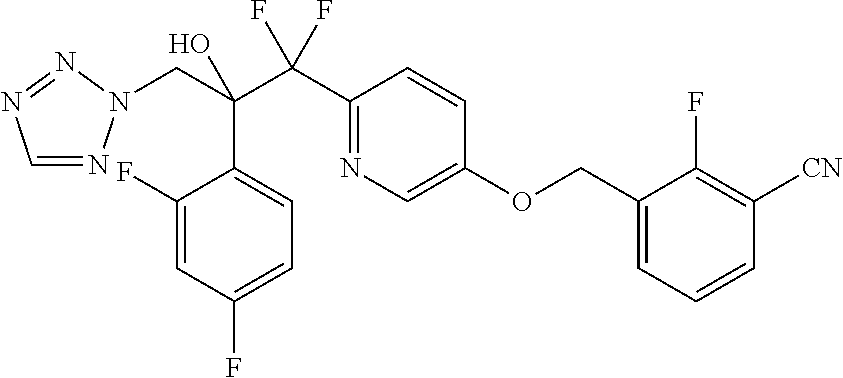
C1=NN(CC(C(C2=NC=C(OCC3=CC=CC([CN])=C3F)C=C2)(F)F)(O)C2=CC=C(F)C=C2F)N=N1
